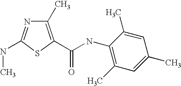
N(C1=NC(C)=C(C(=O)NC2=C(C)C=C(C)C=C2C)S1)C
